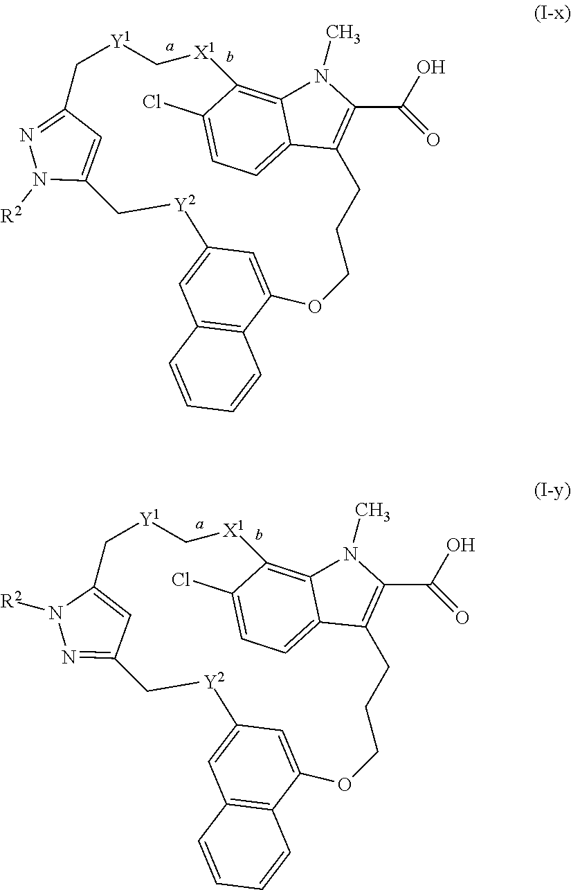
C1=C2C=C(C3=C1C=CC=C3)OCCCC1=C(C(O)=O)N(C)C3=C(C(Cl)=CC=C13)[X1]C[Y1]CC1=NN([R2])C(=C1)C[Y2]2.C1=C2C=C(C3=C1C=CC=C3)OCCCC1=C(C(O)=O)N(C)C3=C(C(Cl)=CC=C13)[X1]C[Y1]CC1=CC(=NN1[R2])C[Y2]2
